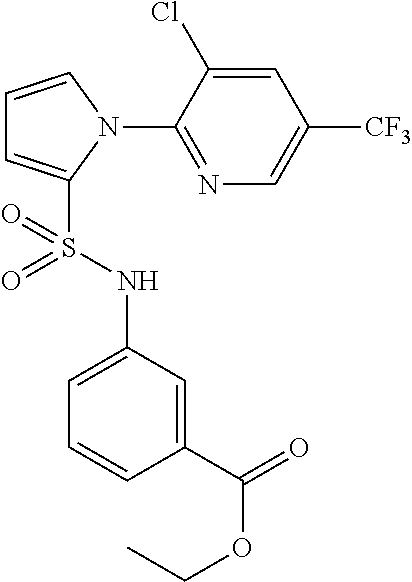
C1=CN(C2=NC=C([CF3])C=C2Cl)C(S(NC2=CC=CC(C(=O)OCC)=C2)(=O)=O)=C1
